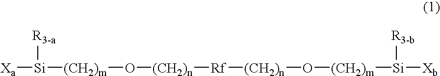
[Xa][Si]([R3-a])[(CH2)m]O[(CH2)n][Rf][(CH2)n]O[(CH2)m][Si]([R3-b])[Xb]
